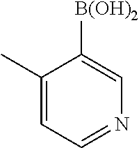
C1(C)=CC=NC=C1[B(OH)2]
